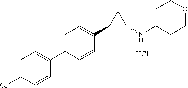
C1=CC(C2=CC=C(Cl)C=C2)=CC=C1C1C(NC2CCOCC2)C1.Cl
